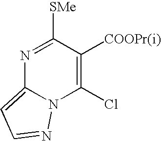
N1=C([SMe])C([COOPr(i)])=C(Cl)N2C1=CC=N2
